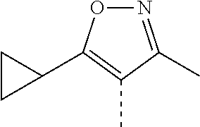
N1=C(C)C(C)=C(C2CC2)O1
